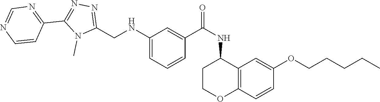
N1(C)C(CNC2=CC=CC(C(=O)NC3CCOC4=C3C=C(OCCCCC)C=C4)=C2)=NN=C1C1=NC=NC=C1
